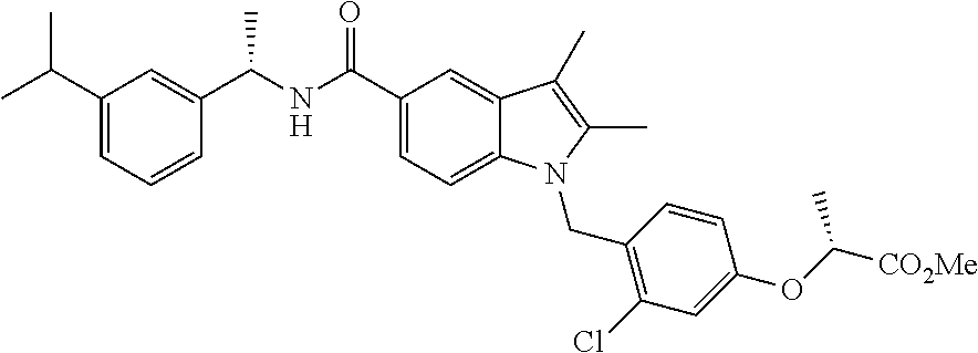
C(C1=CC=C2C(=C1)C(C)=C(C)N2CC1=C(Cl)C=C(OC([CO2Me])C)C=C1)(=O)NC(C1=CC(C(C)C)=CC=C1)C
